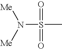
N(S(C)(=O)=O)([Me])[Me]
